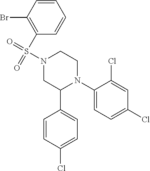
C1(N2CCN(S(=O)(C3=C(Br)C=CC=C3)=O)CC2C2=CC=C(Cl)C=C2)=CC=C(Cl)C=C1Cl
